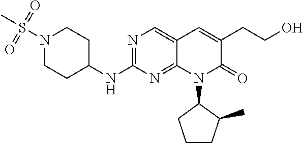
N1(S(C)(=O)=O)CCC(NC2=NC=C3C(=N2)N(C2CCCC2C)C(=O)C(CCO)=C3)CC1
